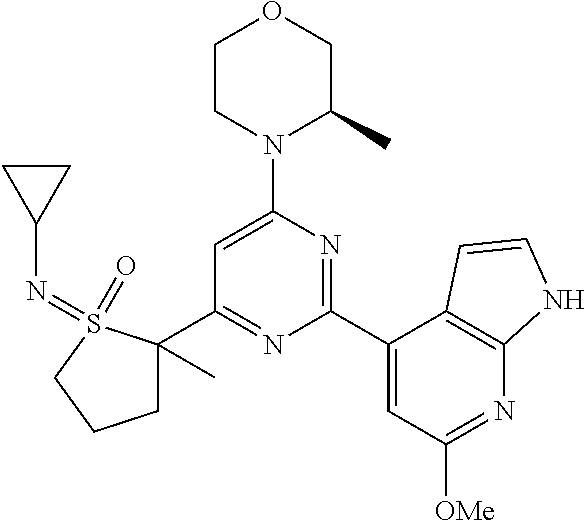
C1(C2=NC(C3=CC([OMe])=NC4=C3C=CN4)=NC(N3C(C)COCC3)=C2)(C)CCCS1(=O)=NC1CC1
